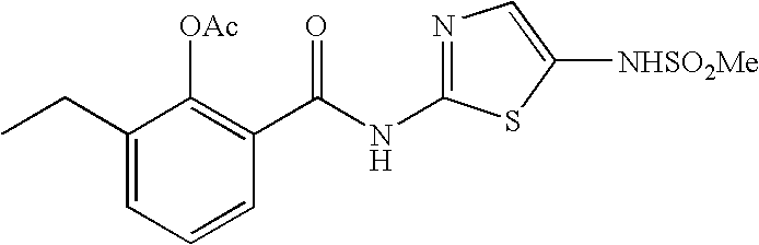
C1(CC)=CC=CC(C(NC2=NC=C([NHSO2Me])S2)=O)=C1[OAc]
